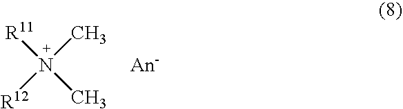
[R11]N(C)([R12])C.[An-]
